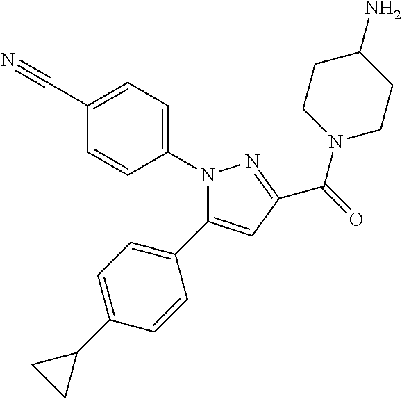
N1(C2=CC=C(C#N)C=C2)C(C2=CC=C(C3CC3)C=C2)=CC(C(=O)N2CCC(N)CC2)=N1
